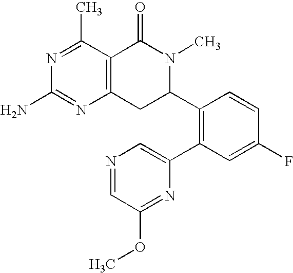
C12=C(C(C)=NC(N)=N1)C(=O)N(C)C(C1=C(C3=CN=CC(OC)=N3)C=C(F)C=C1)C2
